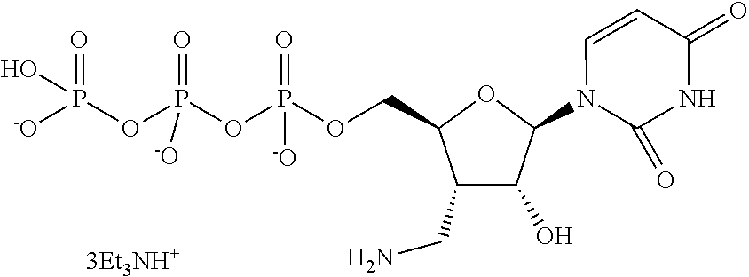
N1(C2C(O)C(CN)C(COP(OP(OP([-O])(=O)O)(=O)[-O])(=O)[-O])O2)C(=O)NC(=O)C=C1
